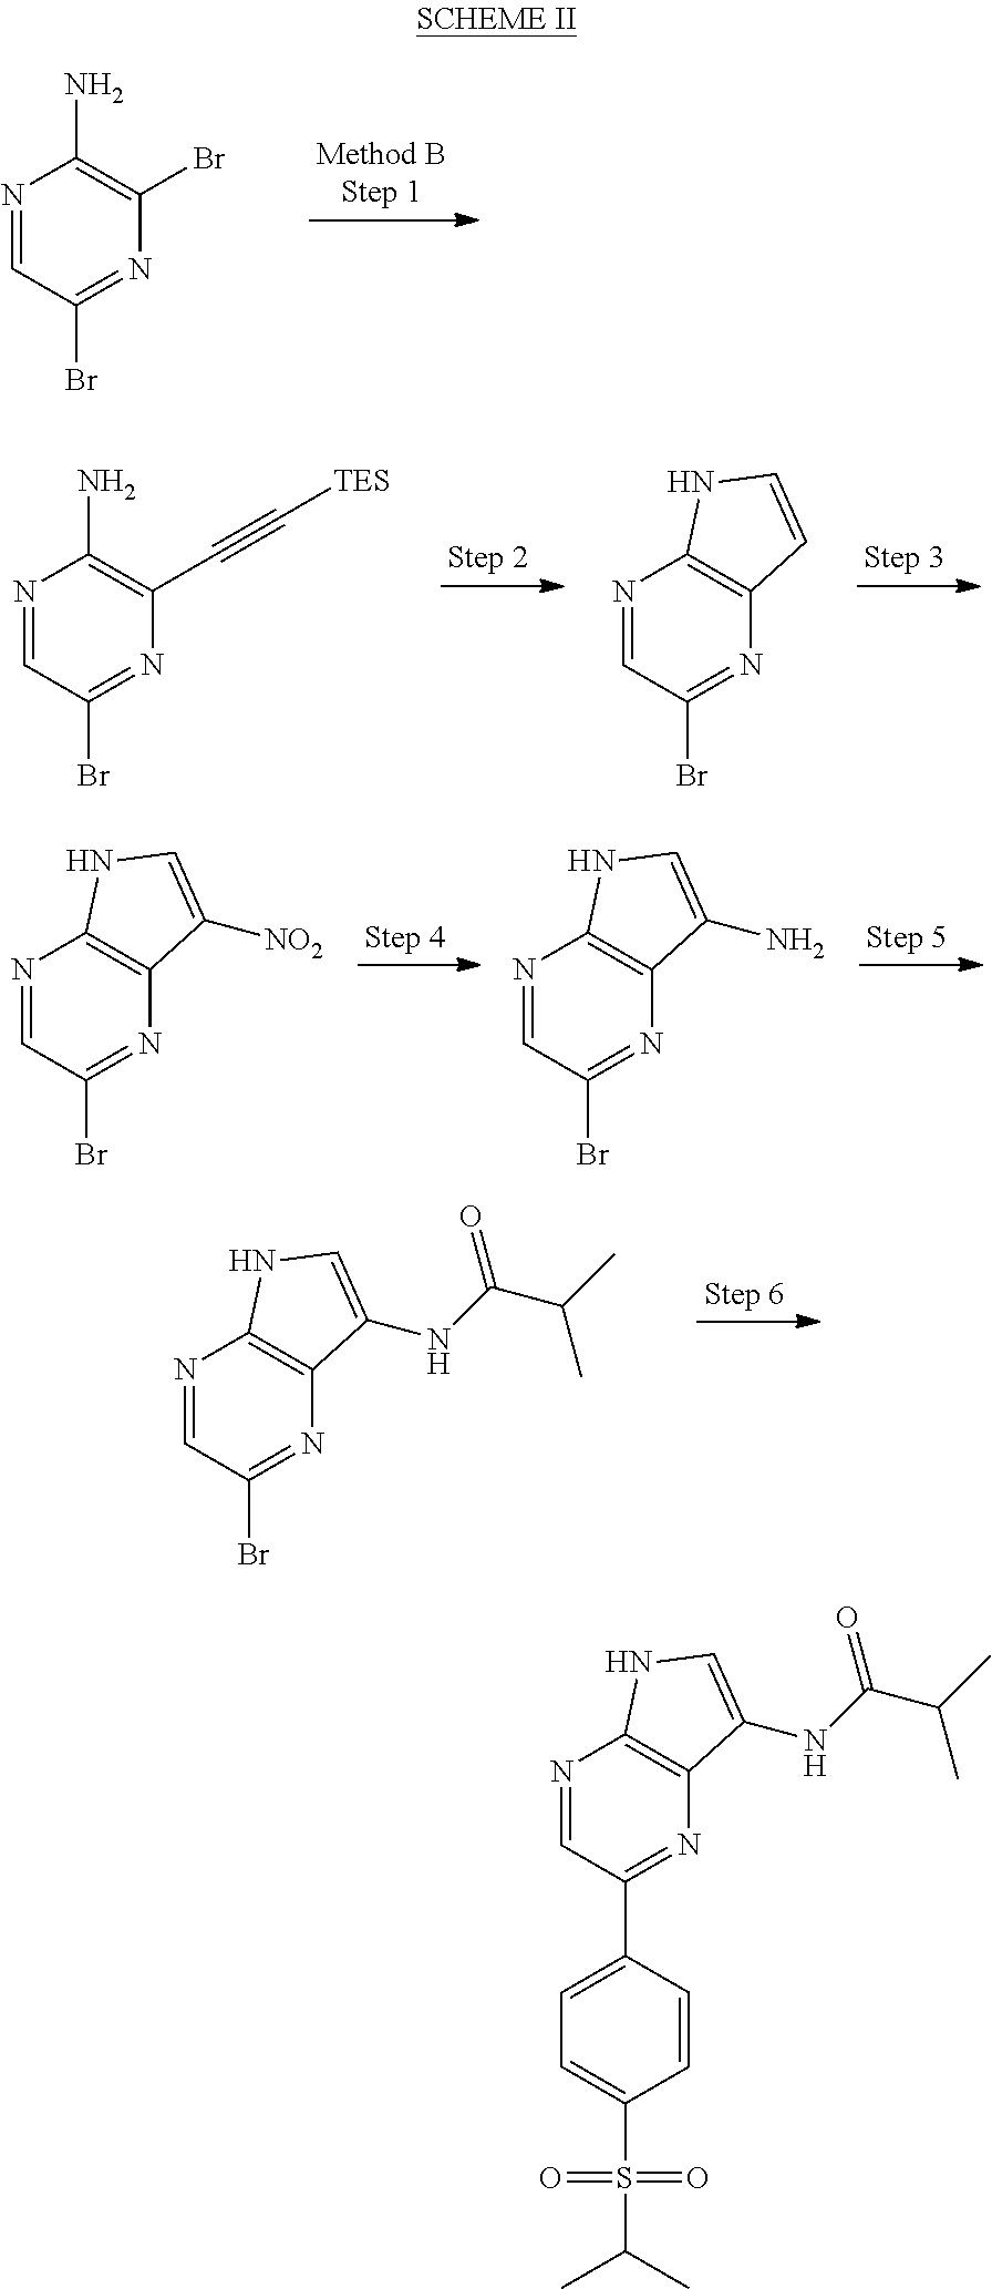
N1=CC(Br)=NC(Br)=C1N.N1=CC(Br)=NC(C#C[TES])=C1N.N1=CC(Br)=NC2=C1NC=C2.N1=CC(Br)=NC2=C1NC=C2[NO2].N1=CC(Br)=NC2=C1NC=C2N.N1=CC(Br)=NC2=C1NC=C2NC(C(C)C)=O.N1=CC(C2=CC=C(S(=O)(=O)C(C)C)C=C2)=NC2=C1NC=C2NC(C(C)C)=O
